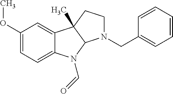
C1(OC)=CC=C2C(=C1)C1(C)C(N2C=O)N(CC2=CC=CC=C2)CC1
